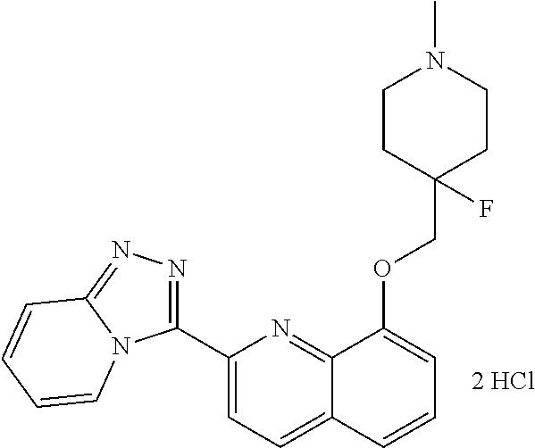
C1(C2=NN=C3N2C=CC=C3)=CC=C2C(=N1)C(OCC1(F)CCN(C)CC1)=CC=C2
